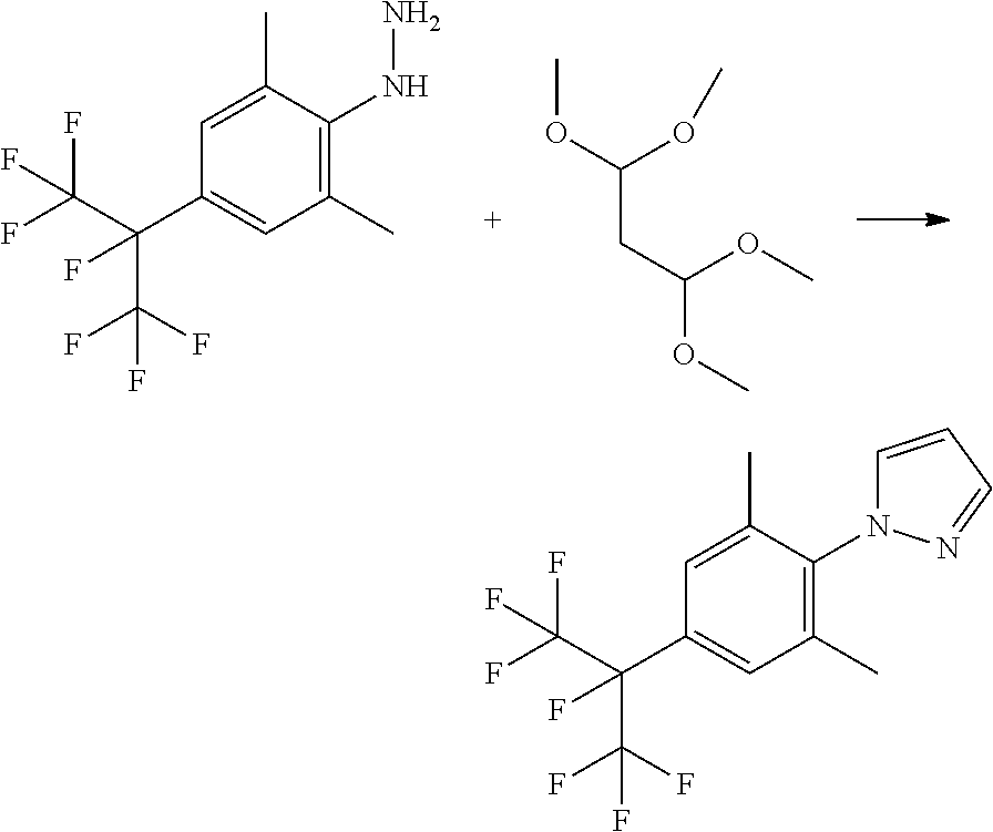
C1=C(C)C(NN)=C(C)C=C1C(C(F)(F)F)(C(F)(F)F)F.O(C(CC(OC)OC)OC)C.C1=C(C)C(N2C=CC=N2)=C(C)C=C1C(C(F)(F)F)(C(F)(F)F)F
